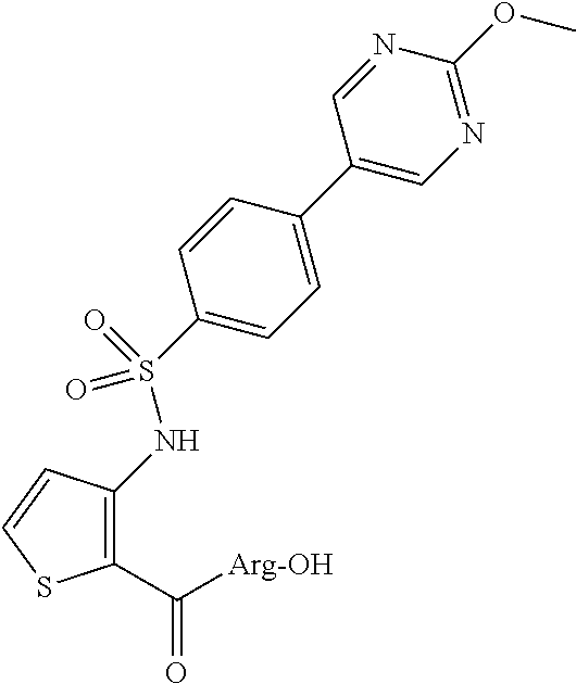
N(S(=O)(=O)C1=CC=C(C2=CN=C(OC)N=C2)C=C1)C1=C(C(=O)[Arg-OH])SC=C1
